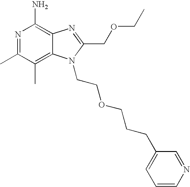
N1=C(C)C(C)=C2C(=C1N)N=C(COCC)N2CCOCCCC1=CC=CN=C1
